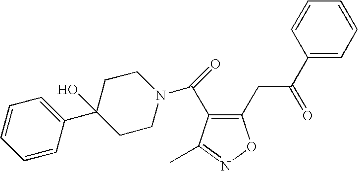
C1(CC(=O)C2=CC=CC=C2)=C(C(=O)N2CCC(C3=CC=CC=C3)(O)CC2)C(C)=NO1
